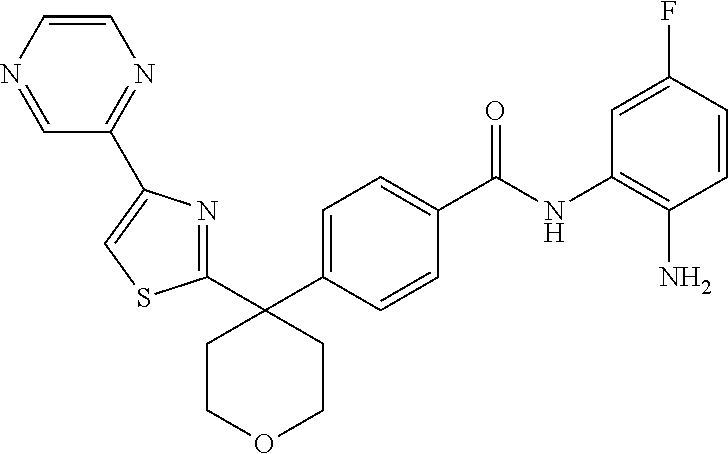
C1(C2=NC(C3=NC=CN=C3)=CS2)(C2=CC=C(C(NC3=C(N)C=CC(F)=C3)=O)C=C2)CCOCC1
